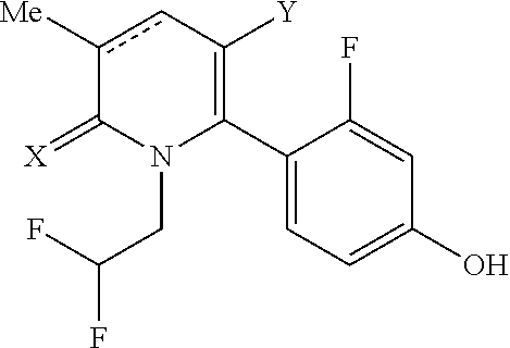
C1(C2=C([Y])cc([Me])C(=[X])N2CC(F)F)=CC=C(O)C=C1F
